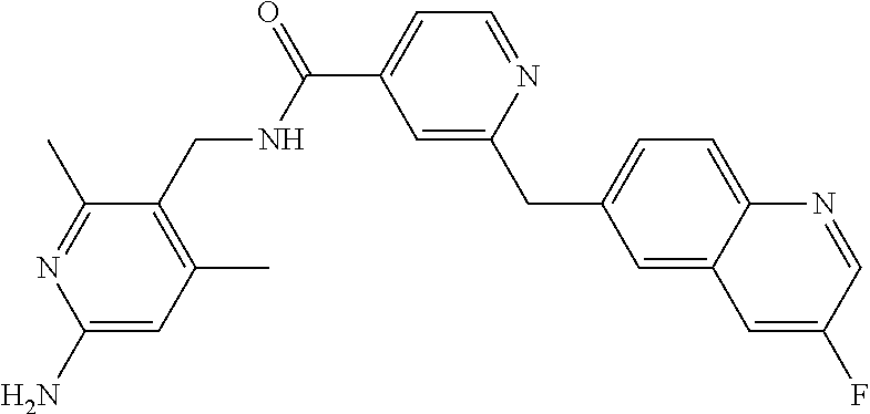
C1=C(CC2=CC(C(=O)NCC3=C(C)C=C(N)N=C3C)=CC=N2)C=C2C(=C1)N=CC(F)=C2
